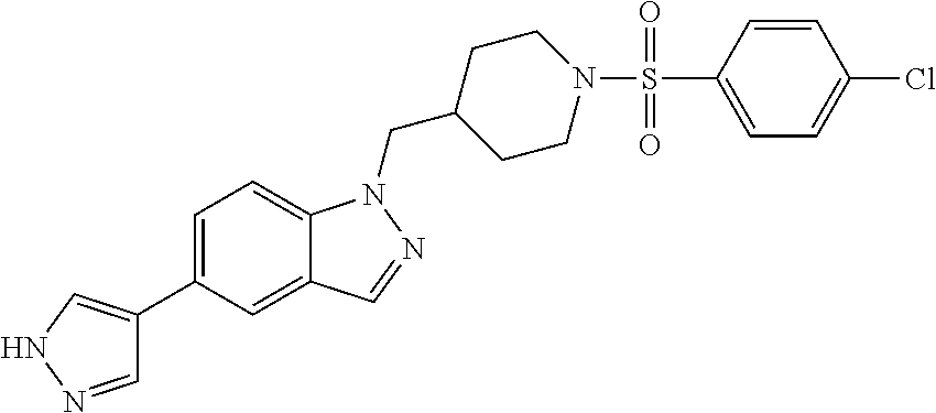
N1N=CC(C2=CC=C3C(=C2)C=NN3CC2CCN(S(C3=CC=C(Cl)C=C3)(=O)=O)CC2)=C1
